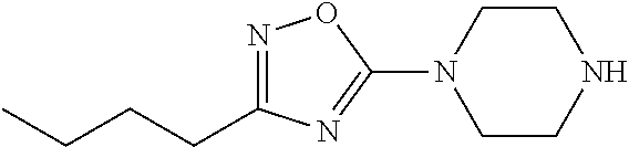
N1=C(CCCC)N=C(N2CCNCC2)O1
